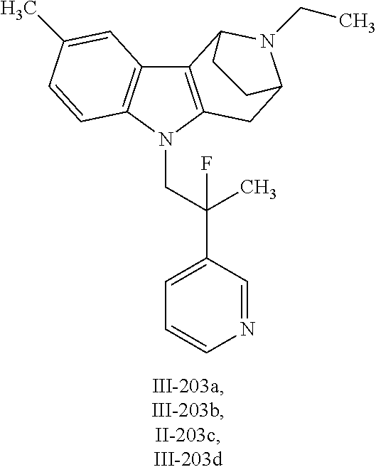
C12=C(N(CC(C3=CC=CN=C3)(F)C)C3=C1C=C(C)C=C3)CC1N(CC)C2CC1
